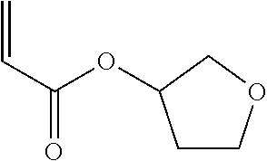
C1COCC1OC(C=C)=O
